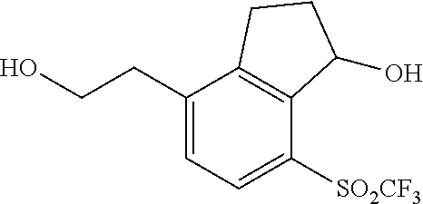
C(O)CC1=CC=C([SO2CF3])C2=C1CCC2O
